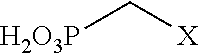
[H2O3P]C[X]
